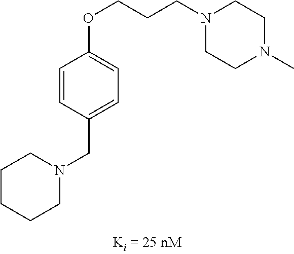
N1(CC2=CC=C(OCCCN3CCN(C)CC3)C=C2)CCCCC1
